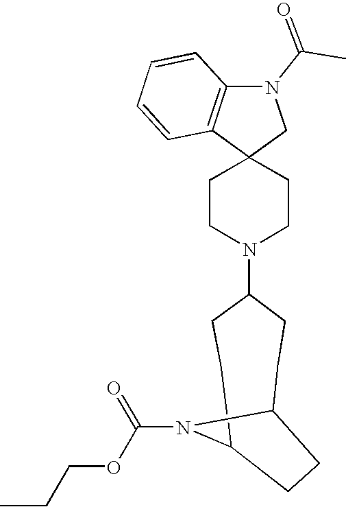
C1CN(C2CCC3N(C(OCCC)=O)C(CC2)CC3)CCC12CN(C(=O)C)C1=C2C=CC=C1
